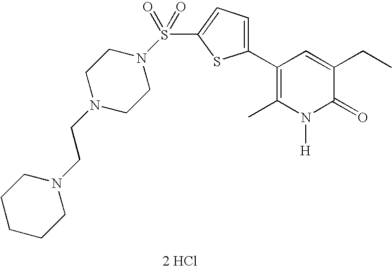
C1(C2=CC=C(S(=O)(=O)N3CCN(CCN4CCCCC4)CC3)S2)=C(C)N([H])C(=O)C(CC)=C1.[2 HCl]
